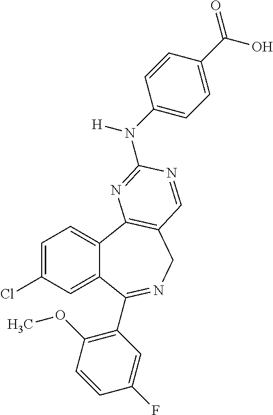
C1=C(Cl)C=C2C(=C1)C1=C(CN=C2C2=C(OC)C=CC(F)=C2)C=NC(N(C2=CC=C(C(=O)O)C=C2)[H])=N1
